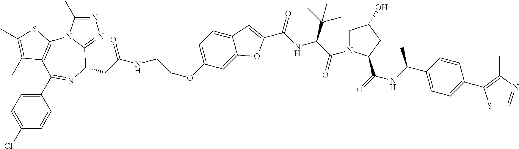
N1=C(C)N2C(=N1)C(CC(=O)NCCOC1=CC=C3C(=C1)OC(C(NC(C(=O)N1CC(O)CC1C(=O)NC(C1=CC=C(C4=C(C)N=CS4)C=C1)C)C(C)(C)C)=O)=C3)N=C(C1=CC=C(Cl)C=C1)C1=C2SC(C)=C1C
